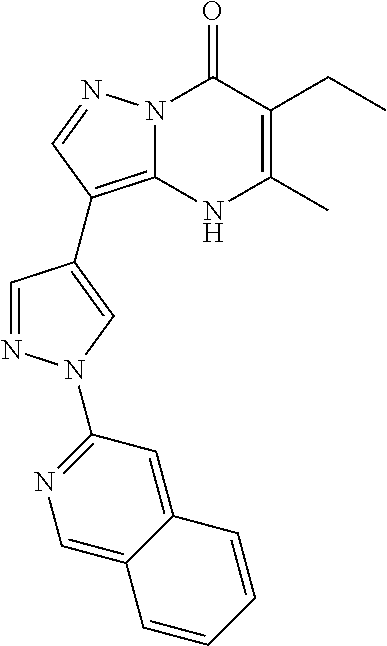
N12C(=C(C3=CN(C4=NC=C5C(=C4)C=CC=C5)N=C3)C=N1)NC(C)=C(CC)C2=O
